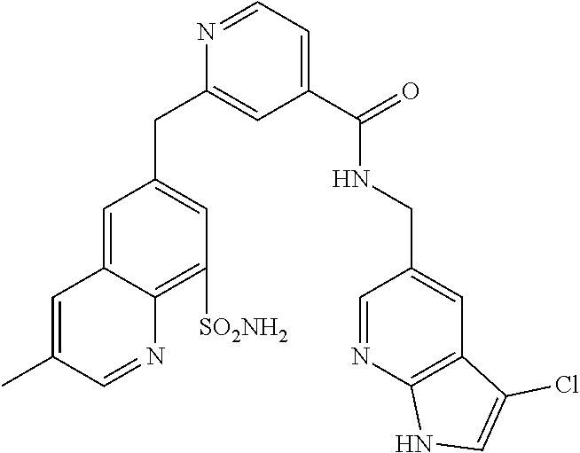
C1=C2C(=C([SO2NH2])C=C1CC1=CC(C(NCC3=CC4=C(N=C3)NC=C4Cl)=O)=CC=N1)N=CC(C)=C2
